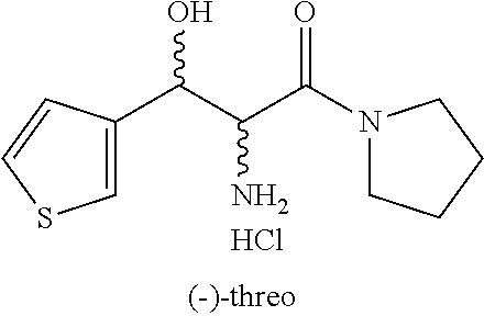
C(C(C(N1CCCC1)=O)N)(O)C1=CSC=C1.Cl
